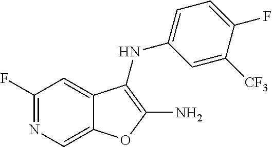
N1=C(F)C=C2C(=C1)OC(N)=C2NC1=CC=C(F)C([CF3])=C1
